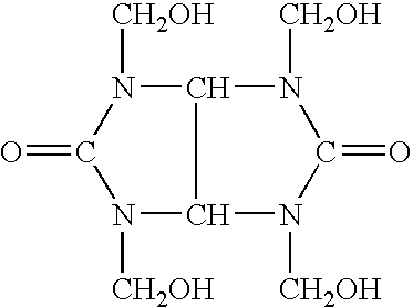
N1([CH2OH])C2C(N([CH2OH])C1=O)N([CH2OH])C(=O)N2[CH2OH]
